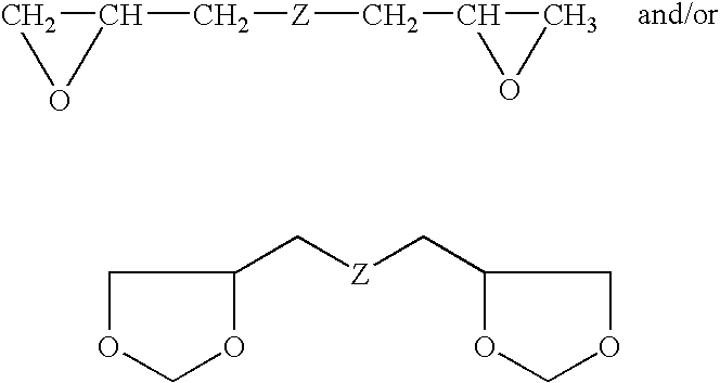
C1(C[Z]CC2CO2)CO1.C1OCOC1C[Z]CC1COCO1
